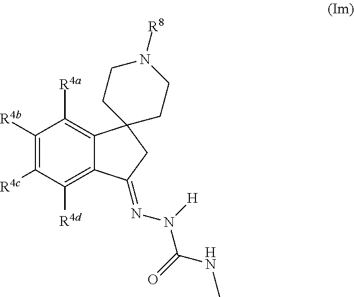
C1([R4b])=C([R4c])C([R4d])=C2C(=C1[R4a])C1(CC2=NN(C(NC)=O)[H])CCN([R8])CC1
